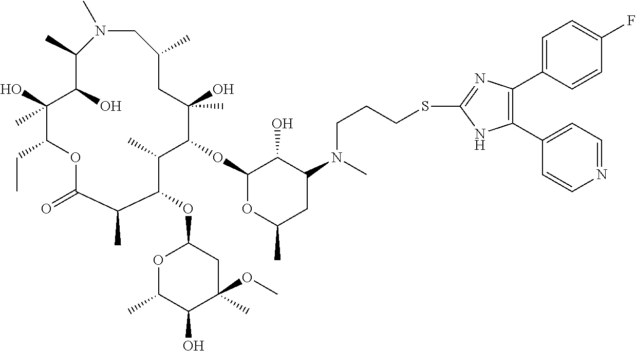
C1(OC2C(C)(O)CC(C)CN(C)C(C)C(O)C(O)(C)C(CC)OC(=O)C(C)C(OC3OC(C)C(O)C(C)(OC)C3)C2C)OC(C)CC(N(CCCSC2=NC(C3=CC=C(F)C=C3)=C(C3=CC=NC=C3)N2)C)C1O
